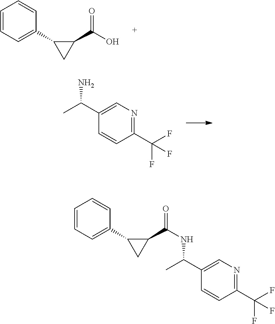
C1(C(O)=O)C(C2=CC=CC=C2)C1.C1(C(C)N)=CN=C(C(F)(F)F)C=C1.C1(C(NC(C)C2=CN=C(C(F)(F)F)C=C2)=O)C(C2=CC=CC=C2)C1
